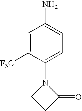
C1=C([F3C])C(N2CCC2=O)=CC=C1N
